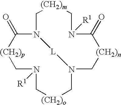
C1N([R1])C[(CH2)o]CN2C[(CH2)n]C(=O)N([R1])C[(CH2)m]CN(C(=O)[(CH2)p]1)[L]2
